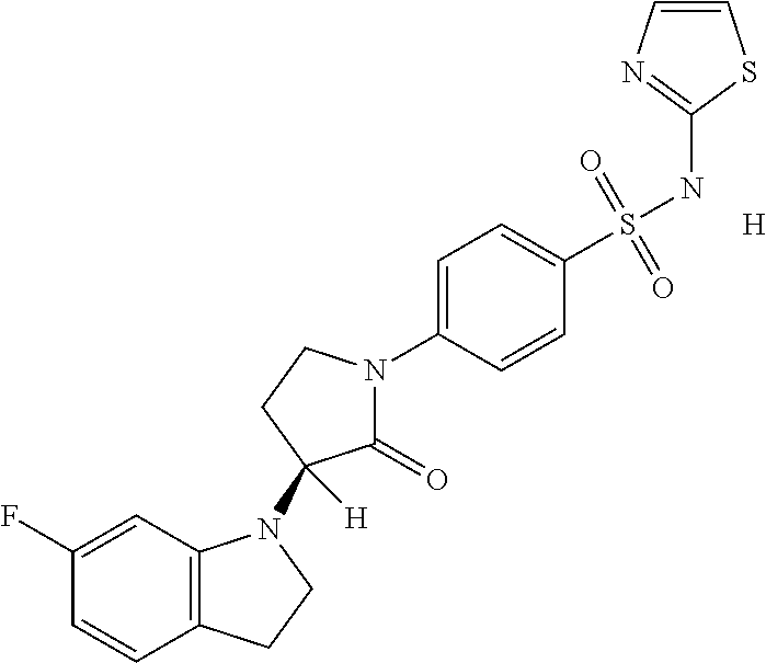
C12=C(C=C(F)C=C1)N(C1([H])C(=O)N(C3=CC=C(S(NC4=NC=CS4)(=O)=O)C=C3)CC1)CC2.[H]
